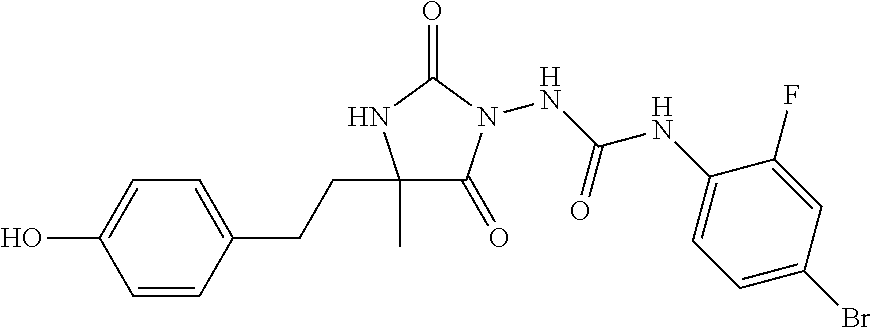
N(C(NC1=CC=C(Br)C=C1F)=O)N1C(=O)C(C)(CCC2=CC=C(O)C=C2)NC1=O
